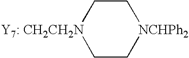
[Y7: CH2CH2N]1CC[NCHPh2]CC1
